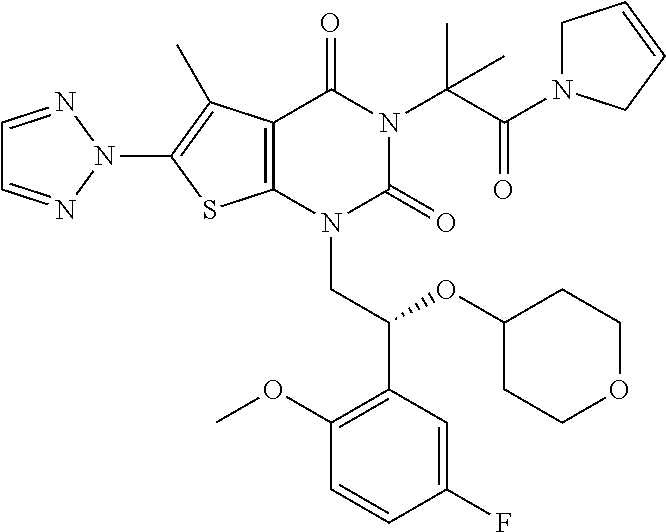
C12=C(N(CC(C3=C(OC)C=CC(F)=C3)OC3CCOCC3)C(=O)N(C(C(N3CC=CC3)=O)(C)C)C1=O)SC(N1N=CC=N1)=C2C
